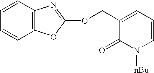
C1=CC2=C(C=C1)OC(OCC1=CC=CN([nBu])C1=O)=N2
